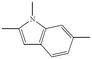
C1=C(C)N(C)C2=C1C=CC(C)=C2
